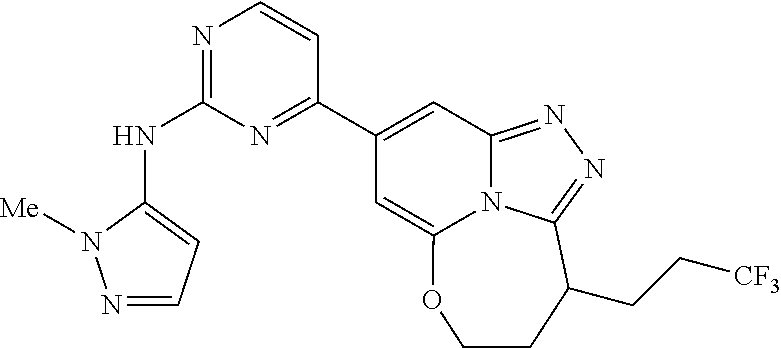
N1=CC=C(NC2=NC=CC(C3=CC4=NN=C5N4C(=C3)OCCC5CC[CF3])=N2)N1[Me]
